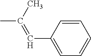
C1=CC(C=C(C)C)=CC=C1
